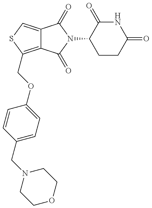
C12=C(COC3=CC=C(CN4CCOCC4)C=C3)SC=C1C(=O)N(C1CCC(=O)NC1=O)C2=O
